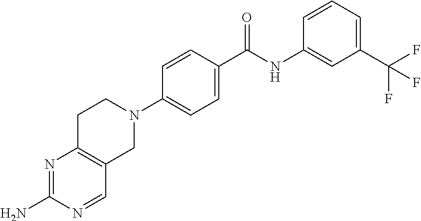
N1=C(N)N=CC2=C1CCN(C1=CC=C(C(NC3=CC(C(F)(F)F)=CC=C3)=O)C=C1)C2
